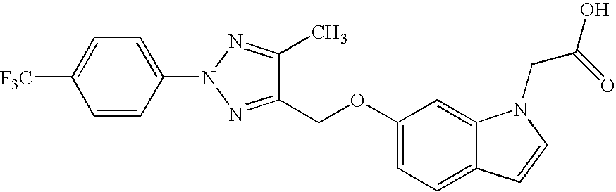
[F3C]C1=CC=C(N2N=C(COC3=CC=C4C(=C3)N(CC(=O)O)C=C4)C(C)=N2)C=C1
